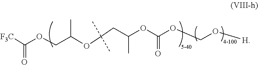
[F3C]C(OCC(OC(CC(OC(OCO[H])=O)C)(C)C)C)=O
